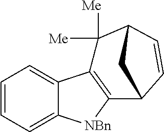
C1=CC=C2C(=C1)C1=C([NBn]2)C2C=CC(C2)C1([Me])[Me]
